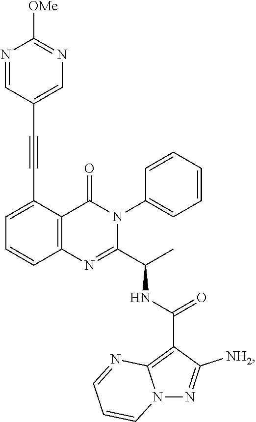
C1=C(C#CC2=CN=C([OMe])N=C2)C2=C(C=C1)N=C(C(C)NC(C1=C3N(N=C1[NH2])C=CC=N3)=O)N(C1=CC=CC=C1)C2=O
